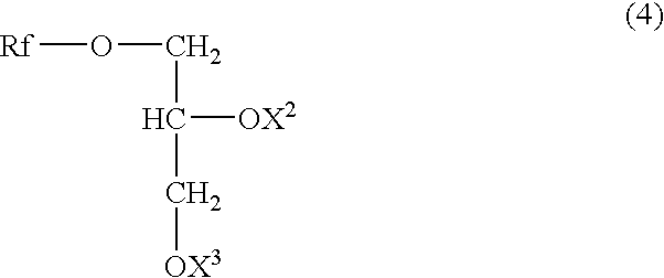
[Rf]OCC([OX2])C[OX3]
